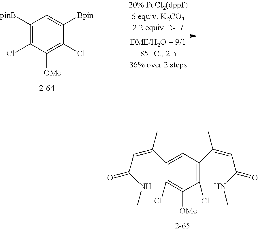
C1(C(=CC(=O)NC)C)=CC(C(=CC(=O)NC)C)=C(Cl)C([OMe])=C1Cl.C1([pinB])=C(Cl)C([OMe])=C(Cl)C([Bpin])=C1
